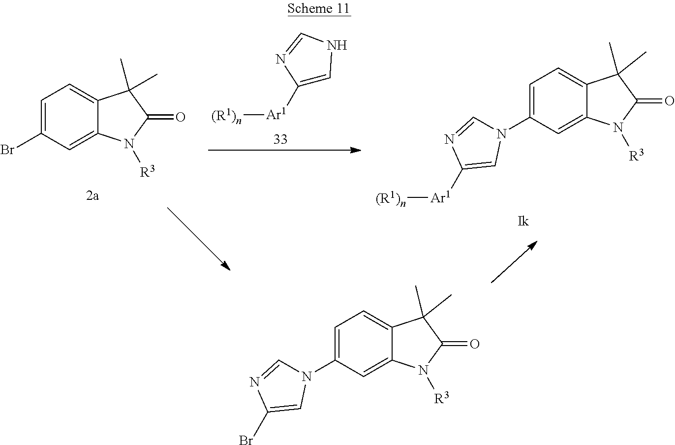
C1=C2C(=CC=C1N1C=NC(Br)=C1)C(C)(C)C(=O)N2[R3].C1=C2C(=CC=C1Br)C(C)(C)C(=O)N2[R3].[Ar1](C1=CNC=N1)[(R1)n].C1=C2C(=CC=C1N1C=NC([Ar1][(R1)n])=C1)C(C)(C)C(=O)N2[R3]
